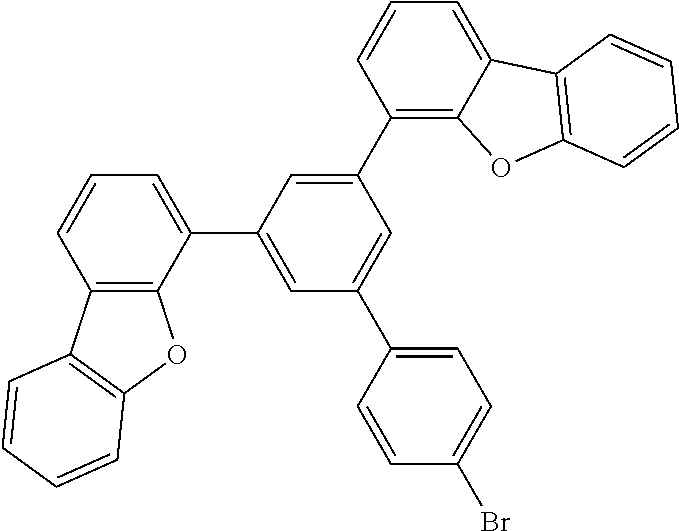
C12=C(C(C3=CC(C4=CC=C(Br)C=C4)=CC(C4=C5C(=CC=C4)C4=C(O5)C=CC=C4)=C3)=CC=C1)OC1=C2C=CC=C1
